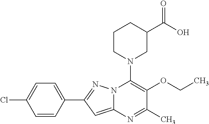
C1=C(C2=NN3C(=C2)N=C(C)C(OCC)=C3N2CC(C(O)=O)CCC2)C=CC(Cl)=C1
